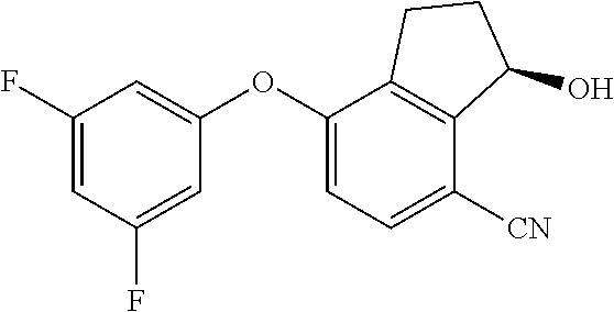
C1(OC2=CC=C([CN])C3=C2CCC3O)=CC(F)=CC(F)=C1
